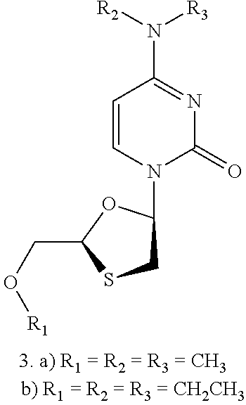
C1=CN(C2CSC(CO[R1])O2)C(=O)N=C1N([R3])[R2]
